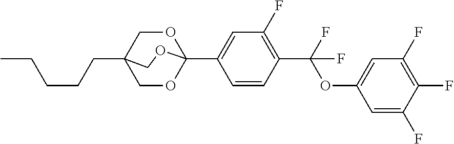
C1(C23OCC(CCCCC)(CO2)CO3)=CC(F)=C(C(F)(OC2=CC(F)=C(F)C(F)=C2)F)C=C1
